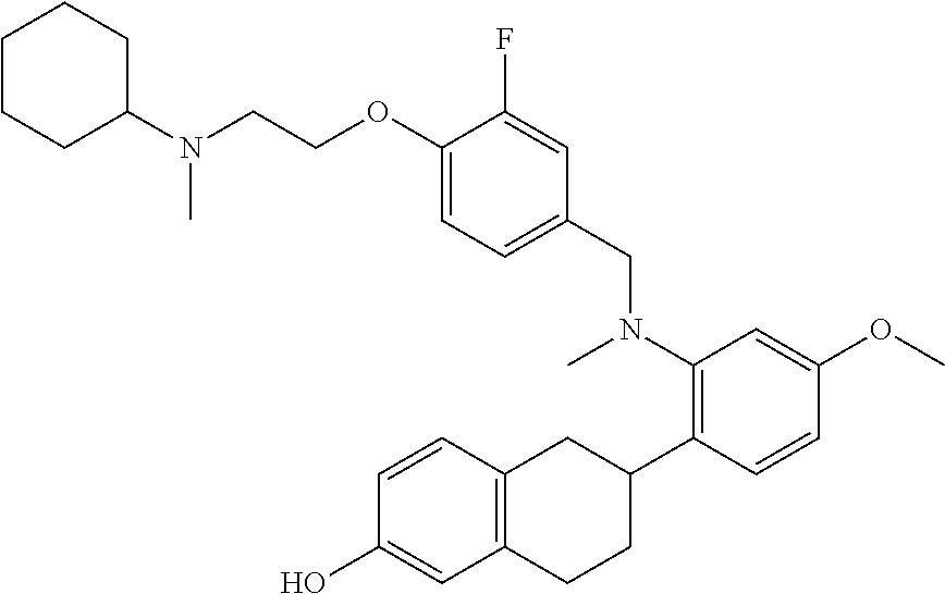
N(CCOC1=CC=C(CN(C2=C(C3CC4=C(CC3)C=C(O)C=C4)C=CC(OC)=C2)C)C=C1F)(C1CCCCC1)C
